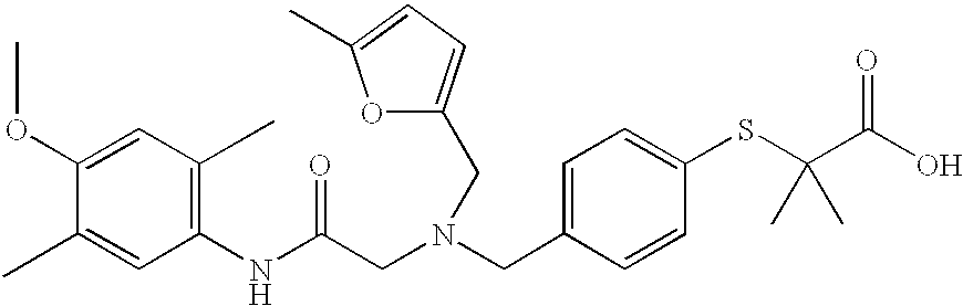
C1(OC)=CC(C)=C(NC(CN(CC2=CC=C(SC(C(O)=O)(C)C)C=C2)CC2=CC=C(C)O2)=O)C=C1C
